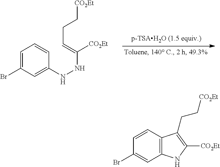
C1=C(Br)C=C(NNC([CO2Et])=CCC[CO2Et])C=C1.C1=CC2=C(C=C1Br)NC([CO2Et])=C2CC[CO2Et]
